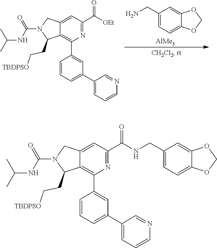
C12=CC(C(NCC3=CC=C4C(=C3)OCO4)=O)=NC(C3=CC(C4=CC=CN=C4)=CC=C3)=C1C(CC[TBDPSO])N(C(=O)NC(C)C)C2.C12=CC(C([OEt])=O)=NC(C3=CC(C4=CC=CN=C4)=CC=C3)=C1C(CC[TBDPSO])N(C(NC(C)C)=O)C2.C1(CN)=CC=C2C(=C1)OCO2.[AlMe3]
